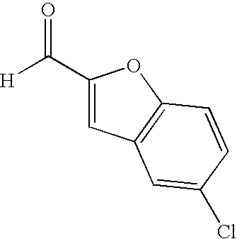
[H]C(C1=CC2=C(O1)C=CC(Cl)=C2)=O
